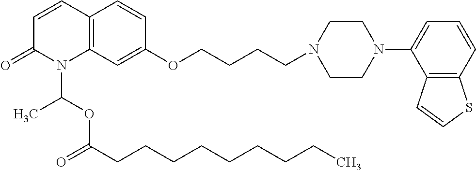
C1=CC2=C(N(C(OC(CCCCCCCCC)=O)C)C1=O)C=C(OCCCCN1CCN(C3=CC=CC4=C3C=CS4)CC1)C=C2
